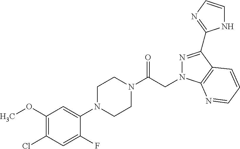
COC1=C(Cl)C=C(F)C(N2CCN(C(CN3N=C(C4=NC=CN4)C4=C3N=CC=C4)=O)CC2)=C1
